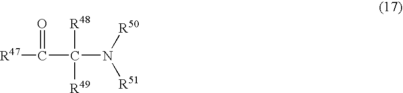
[R47]C(C(N([R50])[R51])([R48])[R49])=O
